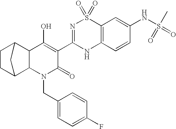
C1CC2C3C(C1C2)C(O)=C(C1=NS(=O)(=O)C2=C(N1)C=CC(NS(=O)(=O)C)=C2)C(=O)N3CC1=CC=C(F)C=C1
